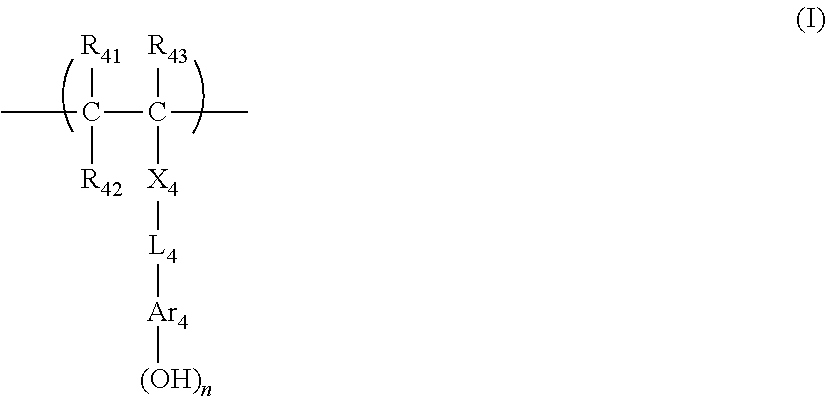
CC([R41])([R42])C([R43])([X4][L4][Ar4][(OH)n])C
